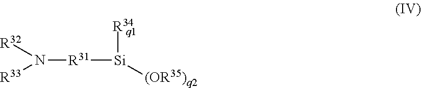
N([R31][Si]([R34])[(OR35)q2])([R32])[R33]
